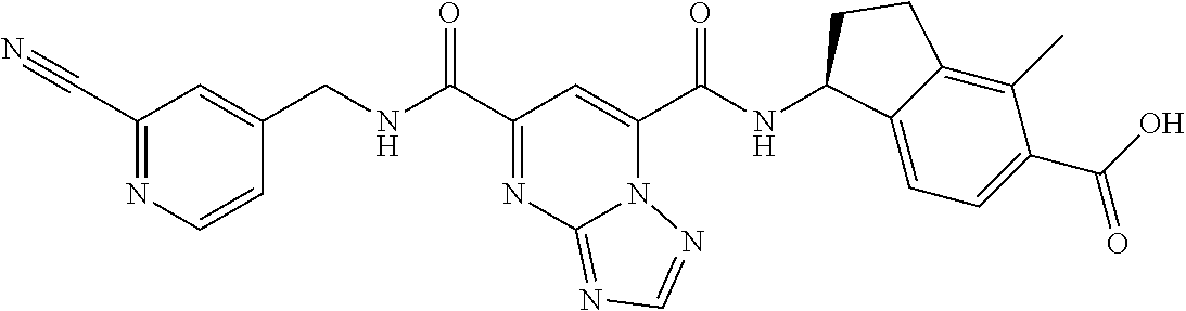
C(NC(C1=NC2=NC=NN2C(C(NC2C3=CC=C(C(O)=O)C(C)=C3CC2)=O)=C1)=O)C1=CC(C#N)=NC=C1
